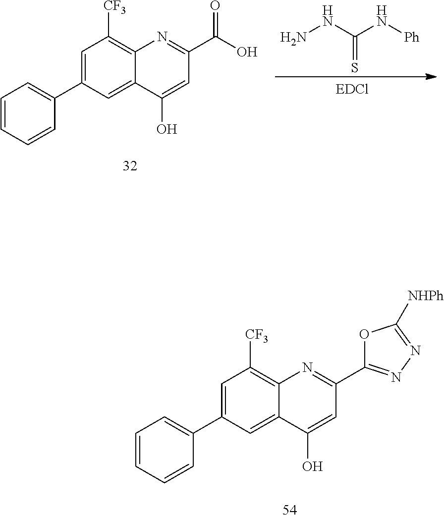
C1=CC=CC(C2=CC([CF3])=C3C(=C2)C(O)=CC(C(O)=O)=N3)=C1.NNC(N[Ph])=S.C1=CC=CC(C2=CC([CF3])=C3C(=C2)C(O)=CC(C2=NN=C([NHPh])O2)=N3)=C1
